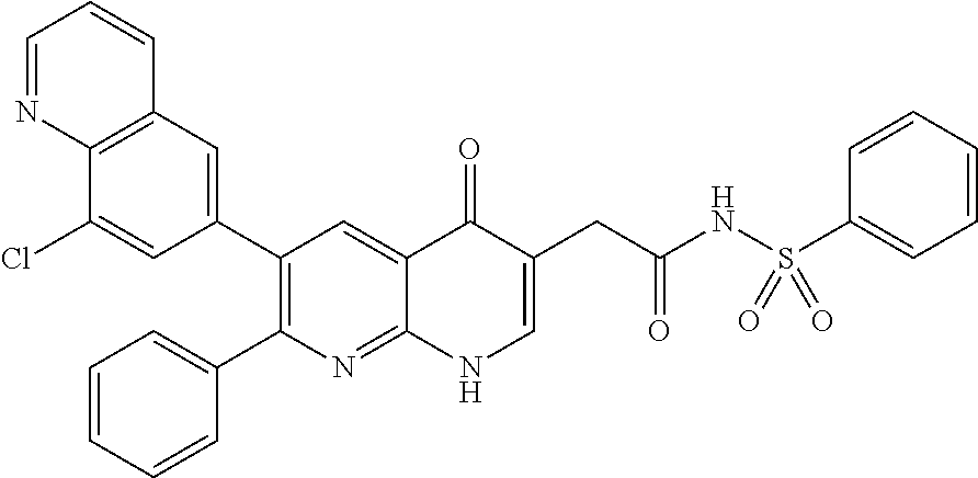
C12=C(C=C(C3=C(C4=CC=CC=C4)N=C4C(=C3)C(=O)C(CC(NS(C3=CC=CC=C3)(=O)=O)=O)=CN4)C=C1Cl)C=CC=N2
